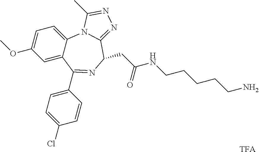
C1=C(OC)C=C2C(=C1)N1C(=NN=C1C)C(CC(NCCCCCN)=O)N=C2C1=CC=C(Cl)C=C1.[TFA]
